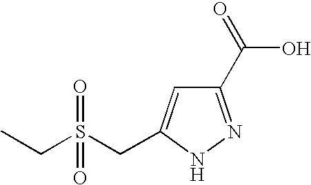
C1(C(=O)O)=NNC(CS(CC)(=O)=O)=C1
